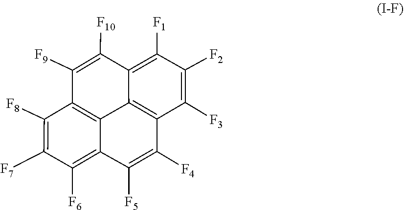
C12=C([F6])C([F7])=C([F8])C3=C1C1=C(C([F3])=C([F2])C([F1])=C1C([F10])=C3[F9])C([F4])=C2[F5]
